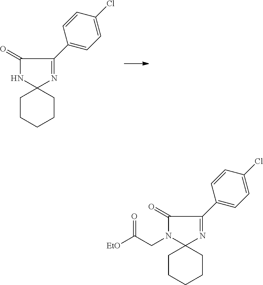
C1(=O)NC2(N=C1C1=CC=C(Cl)C=C1)CCCCC2.C1(=O)N(CC([EtO])=O)C2(N=C1C1=CC=C(Cl)C=C1)CCCCC2
